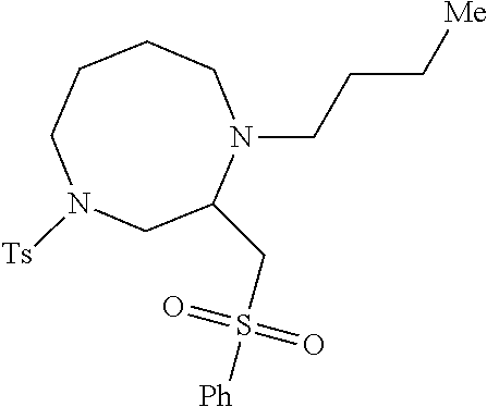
C1CCN([Ts])CC(CS([Ph])(=O)=O)N(CCC[Me])C1
